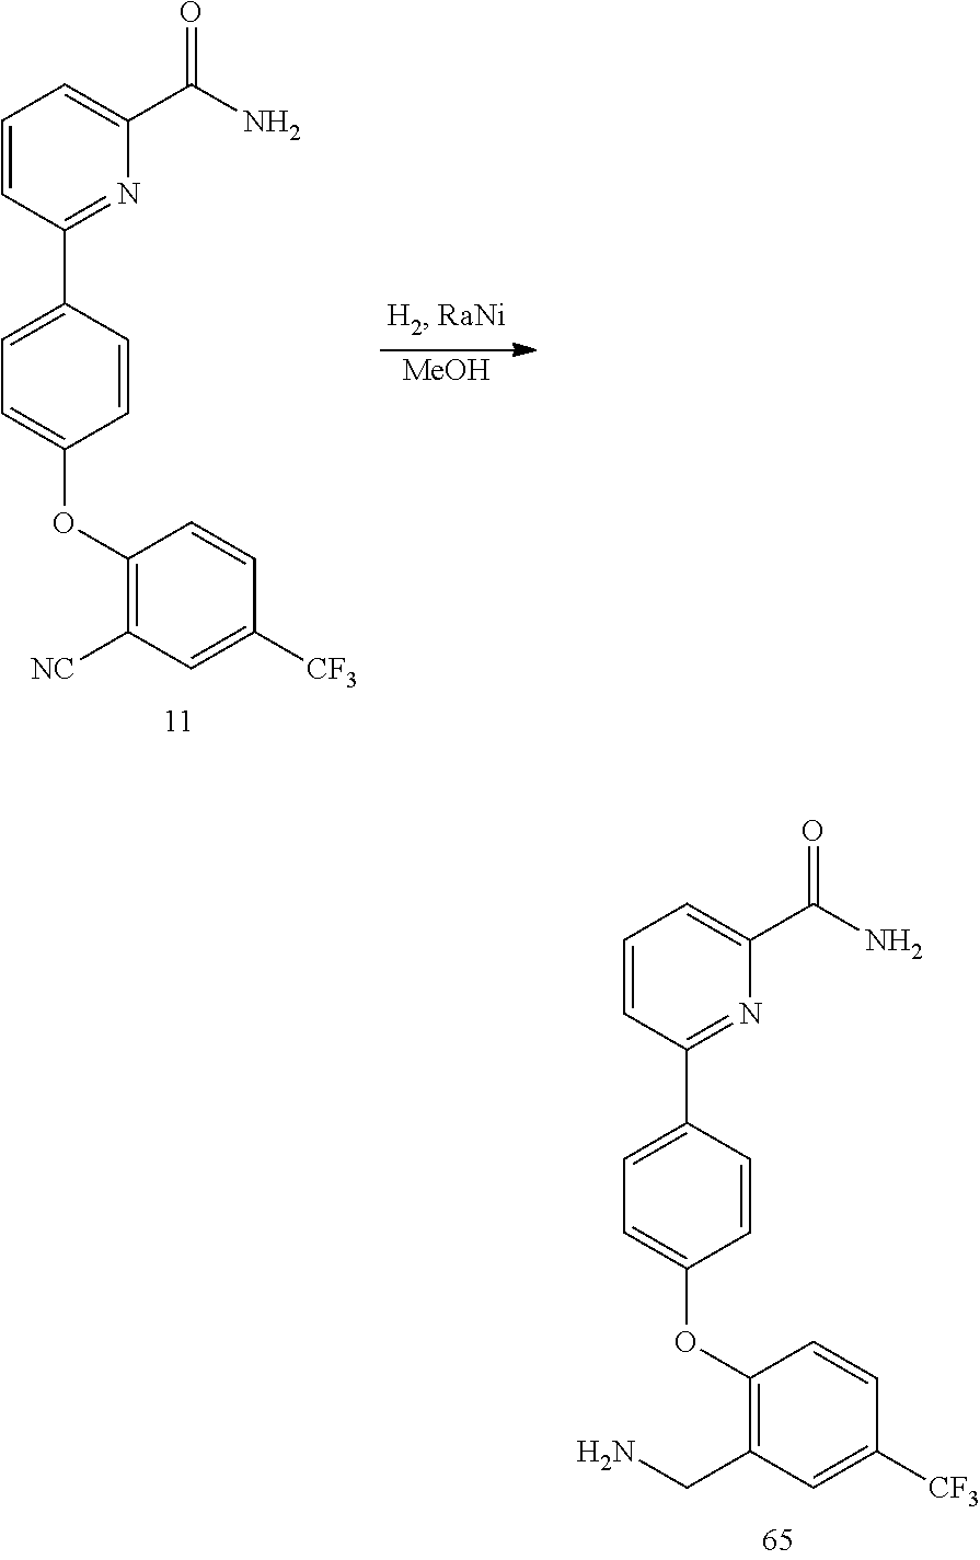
C1=CC(C2=CC=C(OC3=C(CN)C=C([CF3])C=C3)C=C2)=NC(C(N)=O)=C1.[MeOH].C1=CC(C2=CC=C(OC3=C([NC])C=C([CF3])C=C3)C=C2)=NC(C(N)=O)=C1
